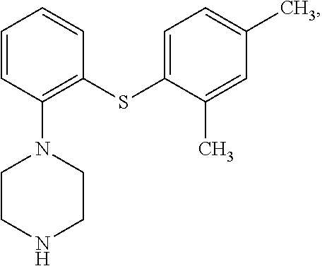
C1=CC(N2CCNCC2)=C(SC2=CC=C(C)C=C2C)C=C1
